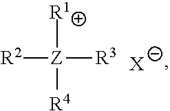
[R2][Z]([R3])([R1])[R4].[X]
